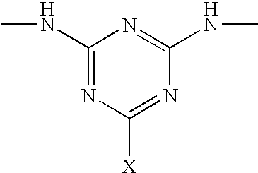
C1(NC)=NC([X])=NC(NC)=N1
